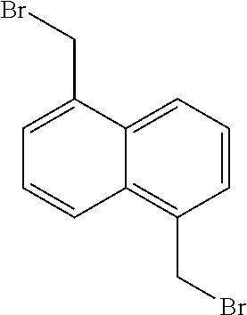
C12=C(CBr)C=CC=C1C(CBr)=CC=C2
